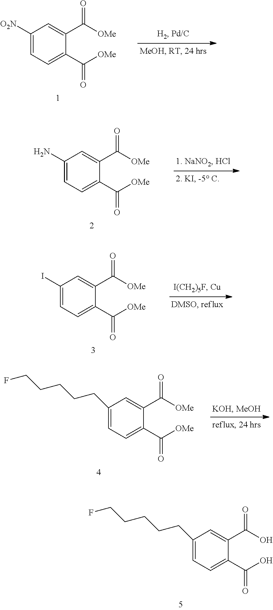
C1(CCCCCF)=CC=C(C(O)=O)C(C(O)=O)=C1.C1([O2N])=CC=C(C([OMe])=O)C(C([OMe])=O)=C1.C1(N)=CC=C(C([OMe])=O)C(C([OMe])=O)=C1.C1(I)=CC=C(C([OMe])=O)C(C([OMe])=O)=C1.C1(CCCCCF)=CC=C(C([OMe])=O)C(C([OMe])=O)=C1
